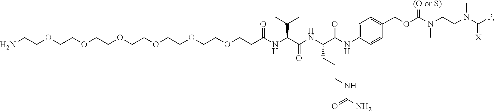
NCCOCCOCCOCCOCCOCCOCCC(NC(C(NC(C(NC1=CC=C(COC(N(CCN(C(P)=[X])C)C)=[(O or S)])C=C1)=O)CCCNC(N)=O)=O)C(C)C)=O
